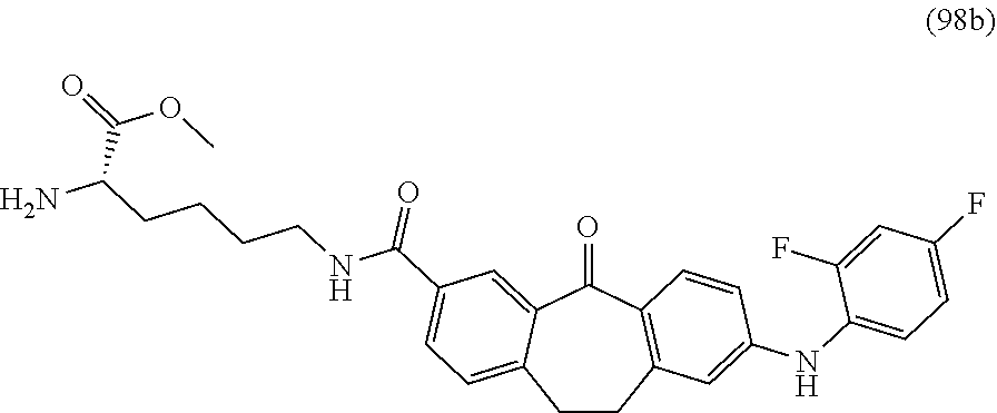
C1CC2=C(C(=O)C3=CC(C(NCCCCC(N)C(=O)OC)=O)=CC=C13)C=CC(NC1=CC=C(F)C=C1F)=C2
